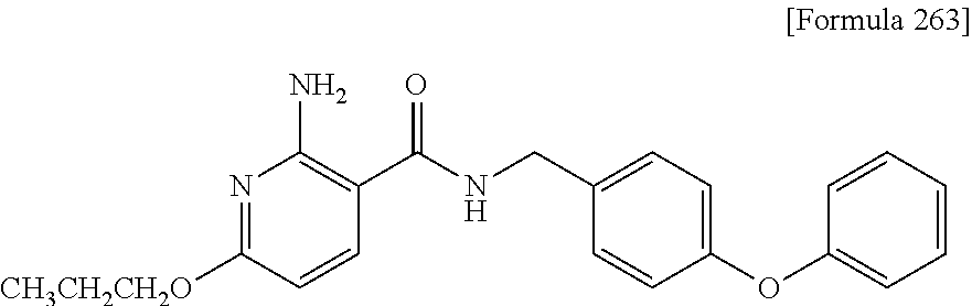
N1=C([CH3CH2CH2O])C=CC(C(NCC2=CC=C(OC3=CC=CC=C3)C=C2)=O)=C1N
